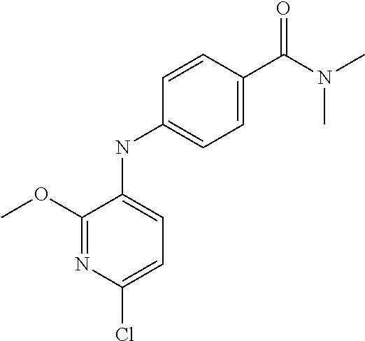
C1(NC2=CC=C(Cl)N=C2OC)=CC=C(C(N(C)C)=O)C=C1
